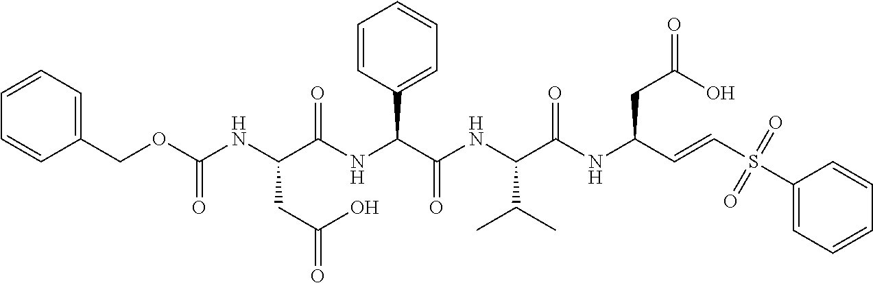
C1=CC=CC(COC(NC(C(NC(C(NC(C(NC(C=CS(C2=CC=CC=C2)(=O)=O)CC(O)=O)=O)C(C)C)=O)C2=CC=CC=C2)=O)CC(O)=O)=O)=C1
